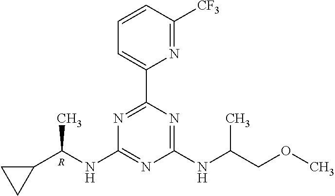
[R].N1=C(C2=CC=CC([CF3])=N2)N=C(NC(COC)C)N=C1NC(C1CC1)C
